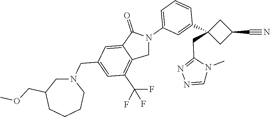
N1(CC2=CC(C(F)(F)F)=C3C(=C2)C(=O)N(C2=CC=CC(C4(CC5=NN=CN5C)CC(C#N)C4)=C2)C3)CC(COC)CCCC1
